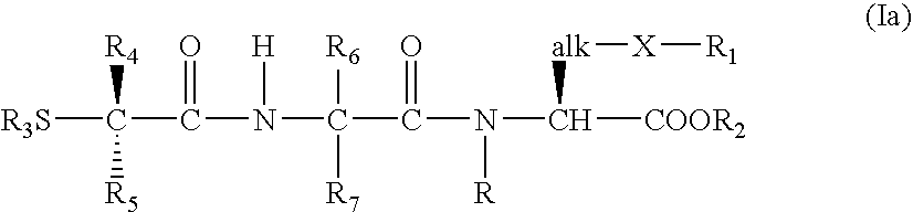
[R3S]C(C(N(C(C(N(C([COOR2])[alk][X][R1])[R])=O)([R7])[R6])[H])=O)([R4])[R5]
